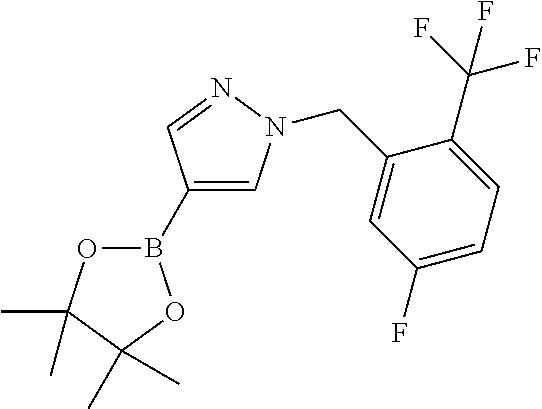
B1(C2=CN(CC3=CC(F)=CC=C3C(F)(F)F)N=C2)OC(C)(C)C(C)(C)O1
